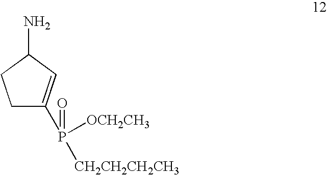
C1C(P(=O)([OCH2CH3])[CH2CH2CH2CH3])=CC(N)C1
